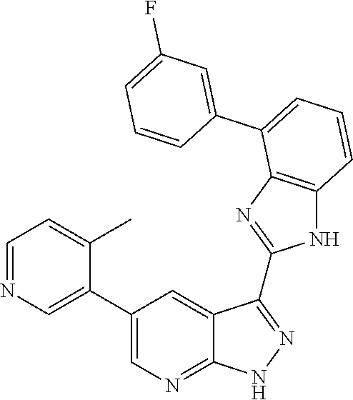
C1=C(C2=CC=CC3=C2N=C(C2=NNC4=NC=C(C5=CN=CC=C5C)C=C42)N3)C=CC=C1F
